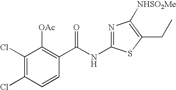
C1(Cl)=C(Cl)C=CC(C(NC2=NC([NHSO2Me])=C(CC)S2)=O)=C1[OAc]
